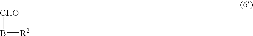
[CHO]B[R2]
